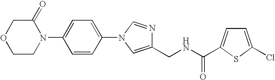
C1OCCN(C2=CC=C(N3C=NC(CNC(=O)C4=CC=C(Cl)S4)=C3)C=C2)C1=O
